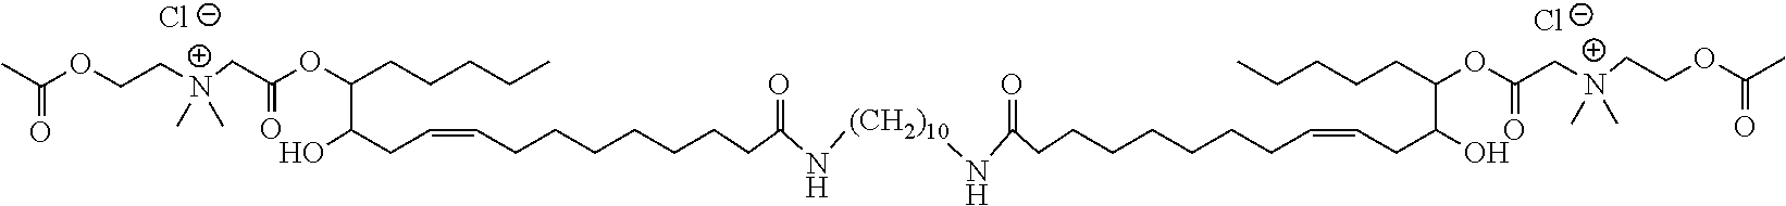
Cl.[Cl-].CC(OCCN(CC(OC(CCCCC)C(CC=CCCCCCCCC(=O)N[(CH2)10]NC(=O)CCCCCCCC=CCC(O)C(CCCCC)OC(=O)C[N+](CCOC(C)=O)(C)C)O)=O)(C)C)=O
